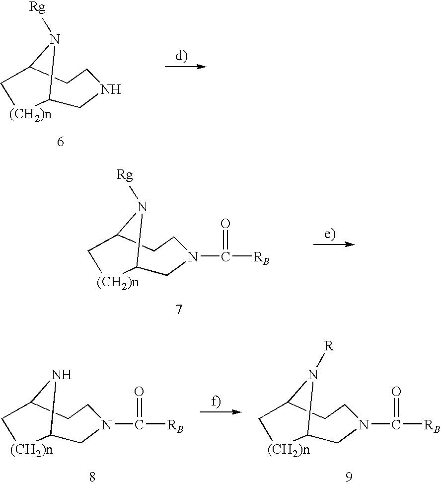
C1C2N([Rg])C(CCN1)C[(CH2)n]2.C1C2N([Rg])C(CCN1C(=O)[RB])C[(CH2)n]2.C1C2NC(CCN1C(=O)[RB])C[(CH2)n]2.C1C2N([R])C(CCN1C(=O)[RB])C[(CH2)n]2
